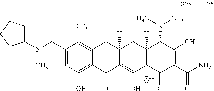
C1=C(CN(C)C2CCCC2)C([CF3])=C2C(=C1O)C(=O)C1=C(O)C3(O)C([H])(CC1([H])C2)C(N(C)C)C(O)=C(C(N)=O)C3=O
